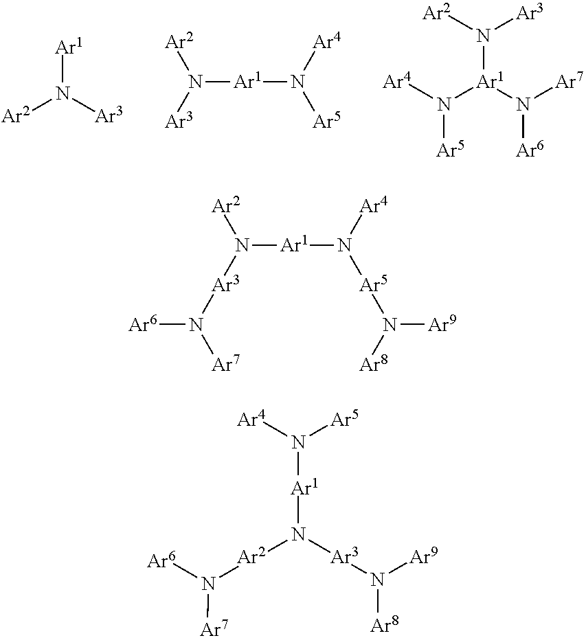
N([Ar2])([Ar3])[Ar1].N([Ar1]N([Ar5])[Ar4])([Ar3])[Ar2].N([Ar1](N([Ar4])[Ar5])N([Ar7])[Ar6])([Ar2])[Ar3].N([Ar1]N([Ar5]N([Ar9])[Ar8])[Ar4])([Ar2])[Ar3]N([Ar6])[Ar7].N([Ar1]N([Ar3]N([Ar8])[Ar9])[Ar2]N([Ar6])[Ar7])([Ar4])[Ar5]
